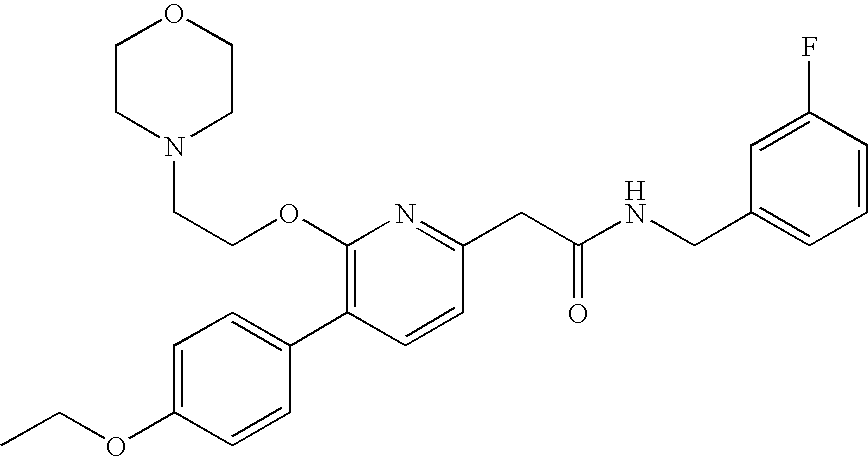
C1(OCC)=CC=C(C2=C(OCCN3CCOCC3)N=C(CC(NCC3=CC=CC(F)=C3)=O)C=C2)C=C1
